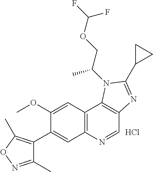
C1(OC)=CC2=C(C=C1C1=C(C)ON=C1C)N=CC1=C2N(C(C)COC(F)F)C(C2CC2)=N1.Cl
